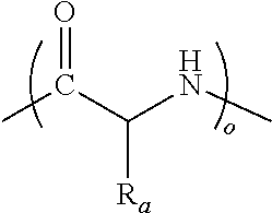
CC(C(NC)[Ra])=O
